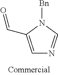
C1=C(C=O)N([Bn])C=N1
